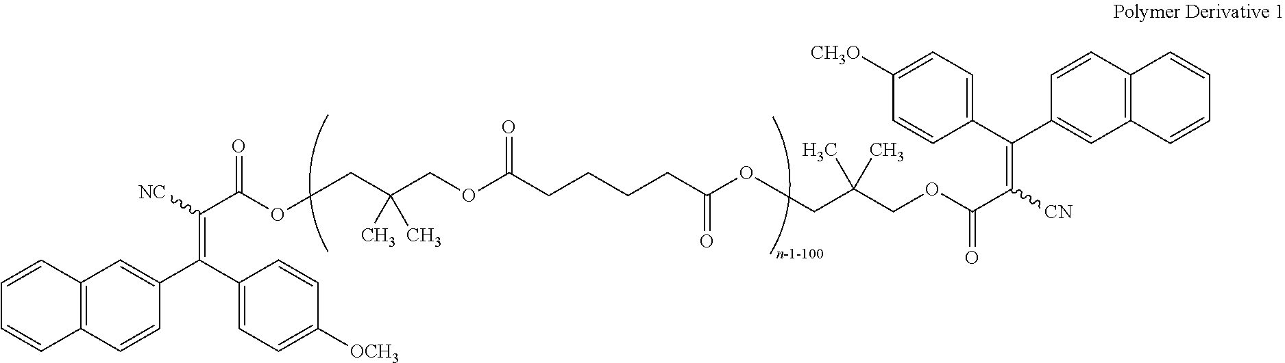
C12=C(C=CC(C(C3=CC=C([OCH3])C=C3)=C([NC])C(=O)OCC(COC(CCCCC(OCC(COC(C([CN])=C(C3=CC=C([CH3O])C=C3)C3=CC4=C(C=C3)C=CC=C4)=O)(C)C)=O)=O)(C)C)=C1)C=CC=C2
